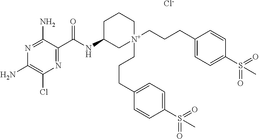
[Cl-].N1=C(N)C(C(NC2C[N+](CCCC3=CC=C(S(=O)(=O)C)C=C3)(CCCC3=CC=C(S(=O)(=O)C)C=C3)CCC2)=O)=NC(Cl)=C1N
